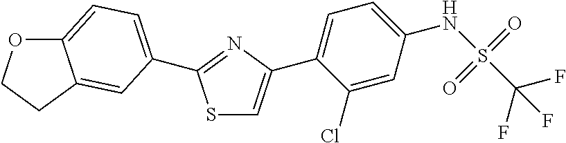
S1C=C(C2=CC=C(NS(C(F)(F)F)(=O)=O)C=C2Cl)N=C1C1=CC=C2OCCC2=C1
